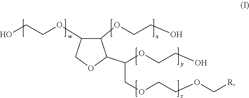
C1(OCCO)C(OCCO)COC1C(COCCOC[R])OCCO
